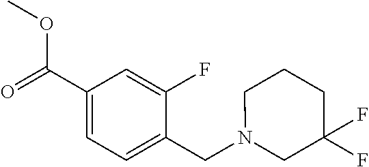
C1(C(=O)OC)=CC=C(CN2CC(F)(F)CCC2)C(F)=C1
